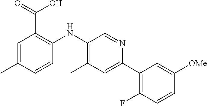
C1=C(C)C=CC(NC2=C(C)C=C(C3=C(F)C=CC([OMe])=C3)N=C2)=C1C(=O)O
